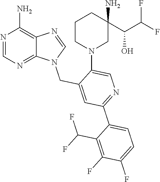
N1=CN=C2C(=C1N)N=CN2CC1=CC(C2=CC=C(F)C(F)=C2C(F)F)=NC=C1N1CCCC(C(O)C(F)F)(N)C1
